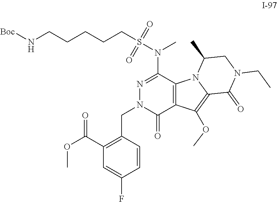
N1=C(N(S(=O)(=O)CCCCCN[Boc])C)C2=C(C(=O)N1CC1=C(C(OC)=O)C=C(F)C=C1)C(OC)=C1N2C(C)CN(CC)C1=O
